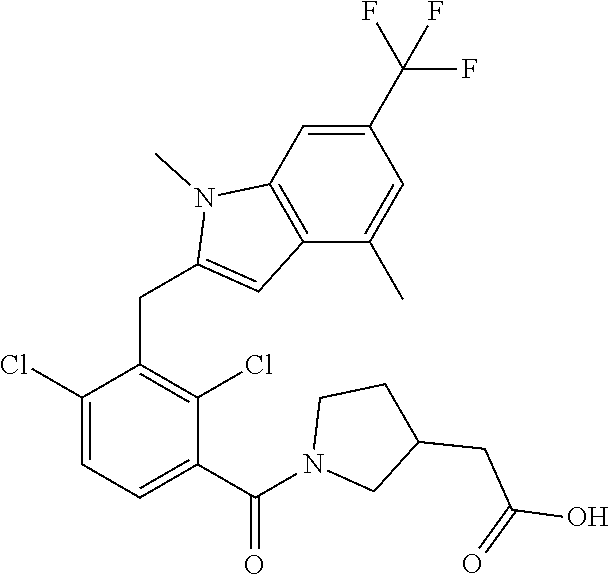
C1(Cl)=CC=C(C(=O)N2CC(CC(O)=O)CC2)C(Cl)=C1CC1=CC2=C(N1C)C=C(C(F)(F)F)C=C2C
